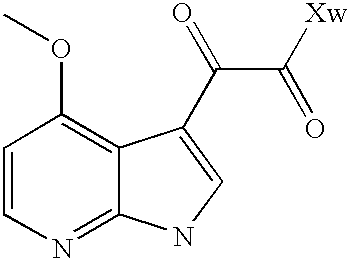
C1=CN=C2C(=C1OC)C(C(=O)C([Xw])=O)=CN2
